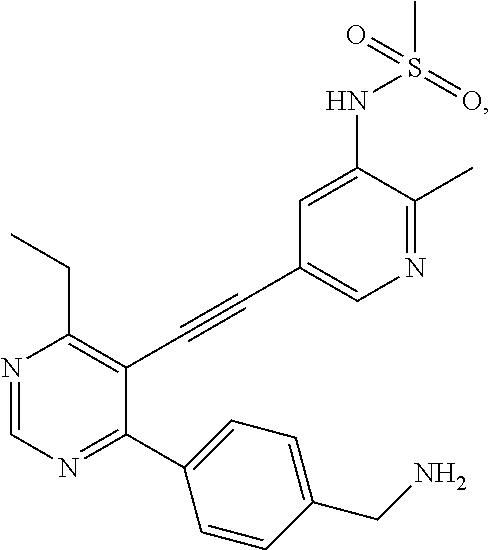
N1=CN=C(C2=CC=C(CN)C=C2)C(C#CC2=CN=C(C)C(NS(=O)(=O)C)=C2)=C1CC
